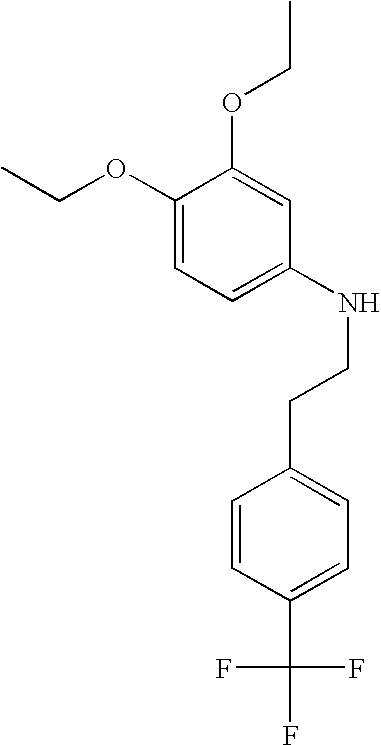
C1(OCC)=CC=C(NCCC2=CC=C(C(F)(F)F)C=C2)C=C1OCC
